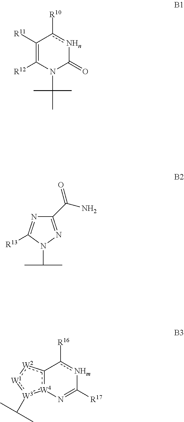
C1([R11])=C([R12])N(C(C)(C)C)C(=O)[NHn]c1[R10].C1(C(N)=O)=NN(C(C)C)C([R13])=N1.c12[W4](:[W3](C(C)C):[W1]:[W2]1)N=C([R17])[NHm]c-2[R16]
